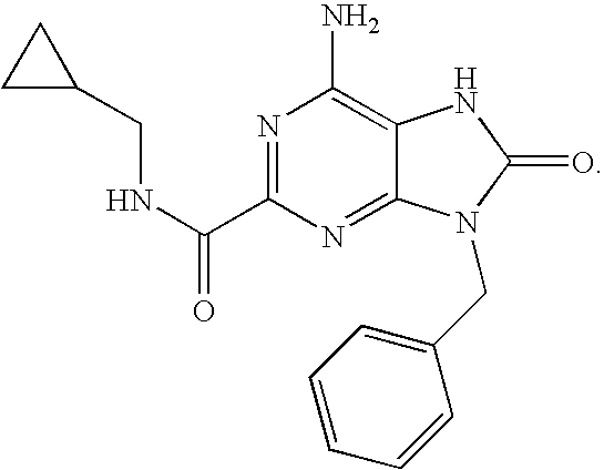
N1=C(C(=O)NCC2CC2)N=C2C(=C1N)NC(=O)N2CC1=CC=CC=C1
